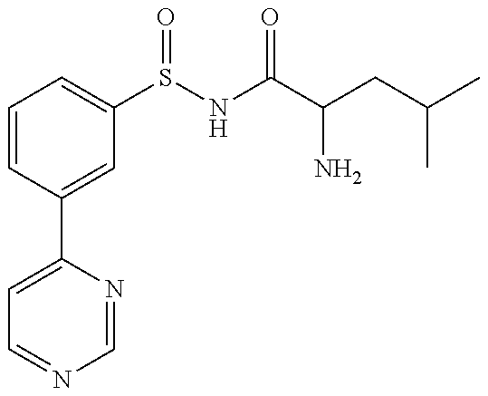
C1=CC(C2=CC=NC=N2)=CC(S(NC(C(CC(C)C)N)=O)=O)=C1
